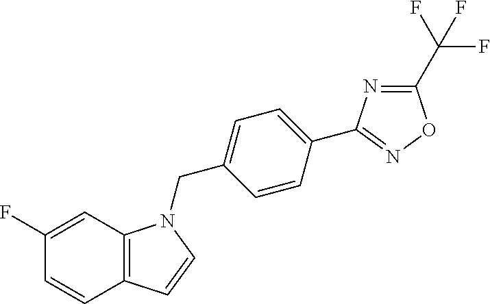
C12=C(C=CN1CC1=CC=C(C3=NOC(C(F)(F)F)=N3)C=C1)C=CC(F)=C2
